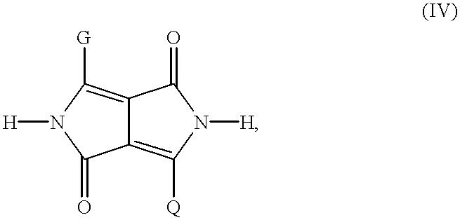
C12=C([G])N([H])C(=O)C1=C([Q])N([H])C2=O
